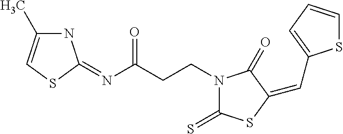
N1C(C)=CSC1=NC(CCN1C(=S)SC(=CC2=CC=CS2)C1=O)=O
